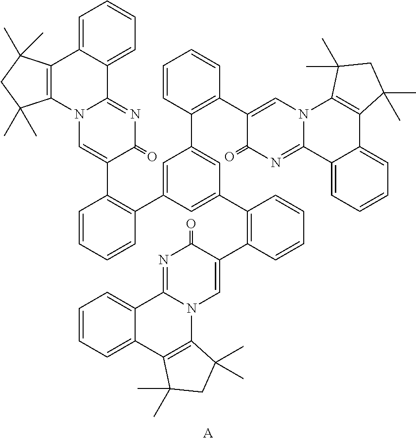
C1=CC=CC(C2=CC(C3=C(C4=CN5C(=NC4=O)C4=CC=CC=C4C4=C5C(C)(C)CC4(C)C)C=CC=C3)=CC(C3=C(C4=CN5C(=NC4=O)C4=CC=CC=C4C4=C5C(C)(C)CC4(C)C)C=CC=C3)=C2)=C1C1=CN2C(=NC1=O)C1=CC=CC=C1C1=C2C(C)(C)CC1(C)C.[A]
